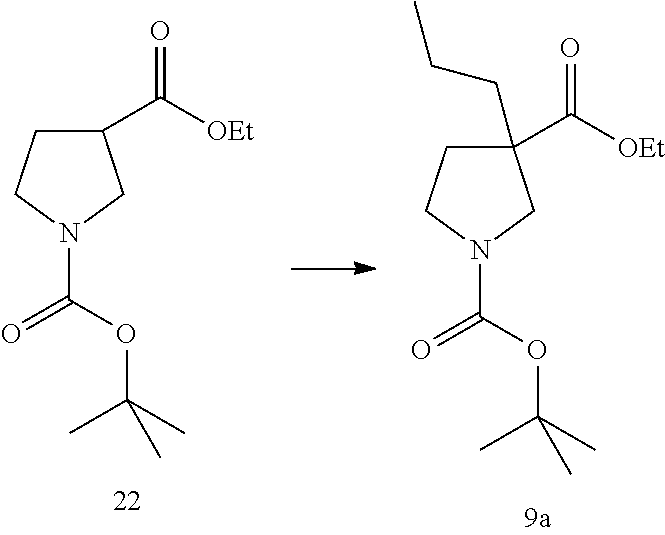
C1(C([OEt])=O)(CCC)CCN(C(OC(C)(C)C)=O)C1.C1(C([OEt])=O)CCN(C(OC(C)(C)C)=O)C1
